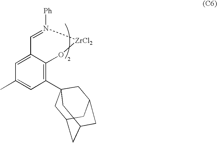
C1=N([Ph])[ZrCl2]OC2=C(C34CC5CC(CC(C3)C5)C4)C=C(C)C=C12
